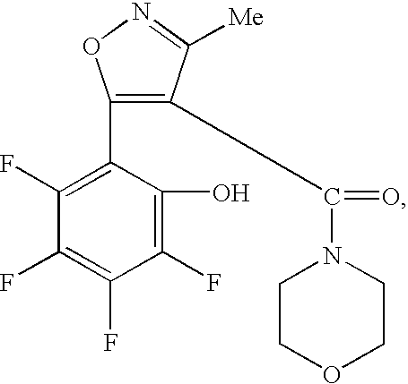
C1(C2=C(F)C(F)=C(F)C(F)=C2O)=C(C(N2CCOCC2)=O)C([Me])=NO1
